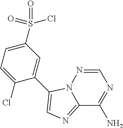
C12=NC=C(C3=CC(S(=O)(=O)Cl)=CC=C3Cl)N1N=CN=C2N
